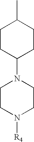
C1(N2CCN([R4])CC2)CCC(C)CC1
